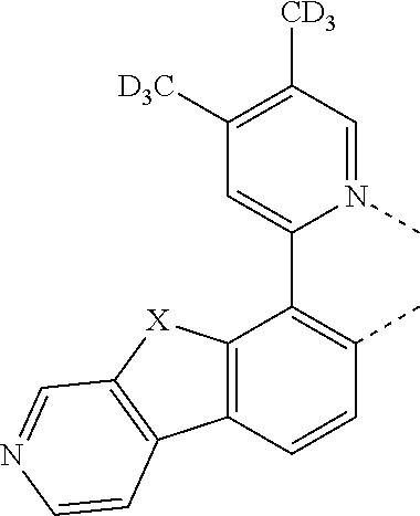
C12=C(C=CC(C)=C1C1=CC([D3C])=C([CD3])C=N1C)C1=C([X]2)C=NC=C1
